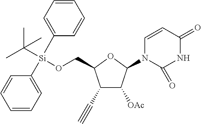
C1(C#C)C([OAc])C(N2C=CC(=O)NC2=O)OC1CO[Si](C1=CC=CC=C1)(C(C)(C)C)C1=CC=CC=C1
